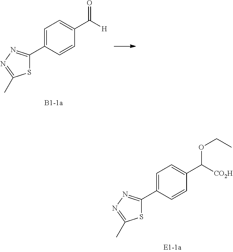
C1=C(C2=NN=C(C)S2)C=CC(C(=O)[H])=C1.C1=C(C2=NN=C(C)S2)C=CC(C(OCC)[CO2H])=C1
